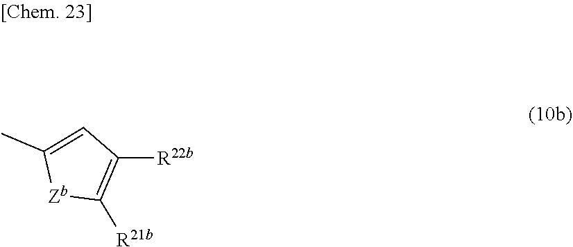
[Zb]1C([R21b])=C([R22b])C=C1C
